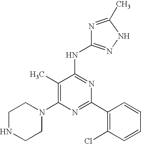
C1(C)=C(N2CCNCC2)N=C(C2=C(Cl)C=CC=C2)N=C1NC1=NNC(C)=N1
